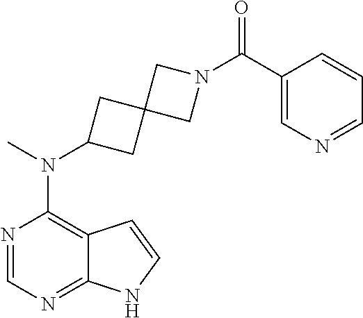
N1=CN=C2C(=C1N(C)C1CC3(C1)CN(C(C1=CN=CC=C1)=O)C3)C=CN2
